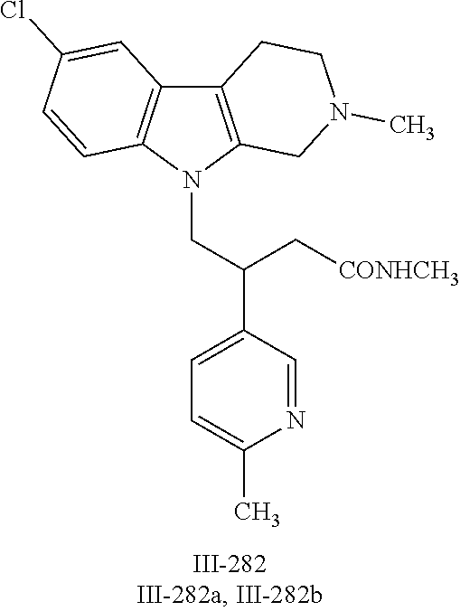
N1(CC(C2=CC=C(C)N=C2)C[CONHCH3])C2=C(C3=C1C=CC(Cl)=C3)CCN(C)C2
